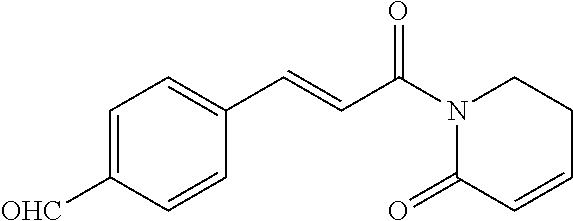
C1=C([OHC])C=CC(C=CC(N2C(=O)C=CCC2)=O)=C1
